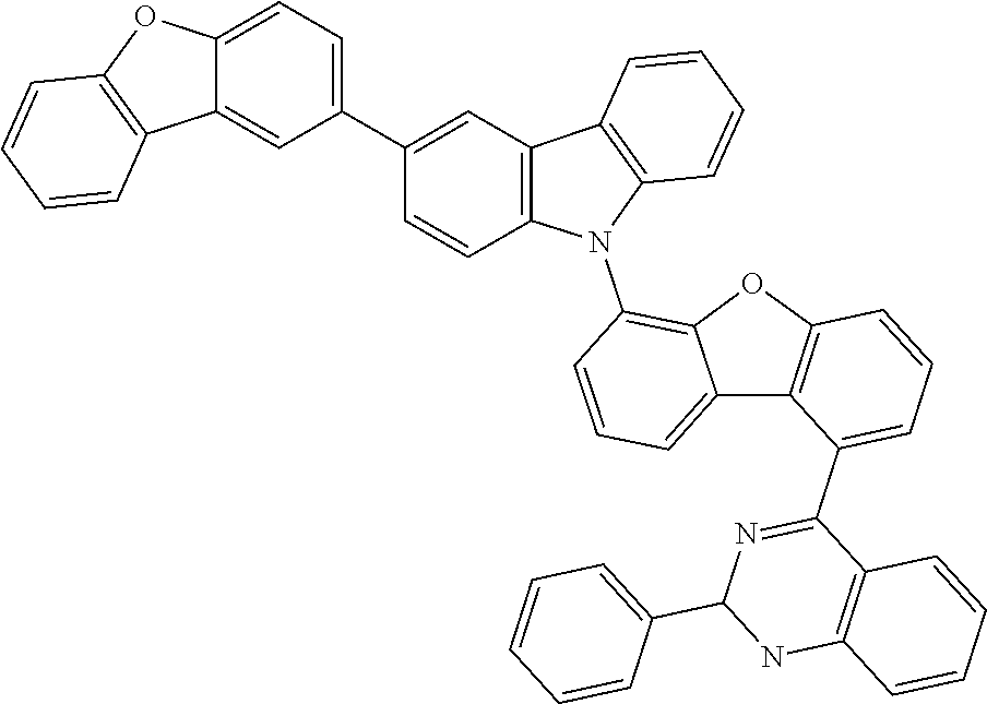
N1=C(C2=CC=CC3=C2C2=CC=CC(N4C5=C(C6=C4C=CC(C4=CC=C7C(=C4)C4=C(O7)C=CC=C4)=C6)C=CC=C5)=C2O3)C2=C(NC1C1=CC=CC=C1)C=CC=C2
